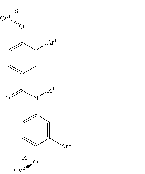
C1([Ar2])=CC(N(C(=O)C2=CC=C(O[Cy1])C([Ar1])=C2)[R4])=CC=C1O[Cy2].S.[R]
